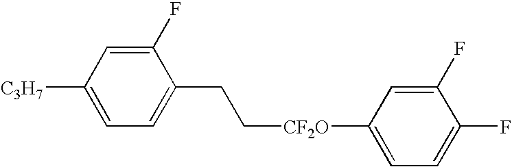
C1(CC[CF2O]C2=CC=C(F)C(F)=C2)=CC=C([C3H7])C=C1F
